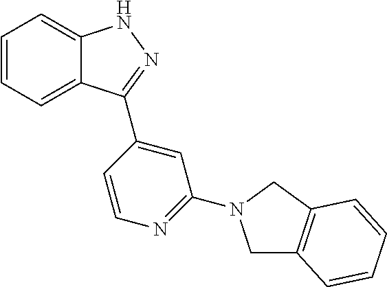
C1=CC=C2C(=C1)NN=C2C1=CC(N2CC3=C(C2)C=CC=C3)=NC=C1
